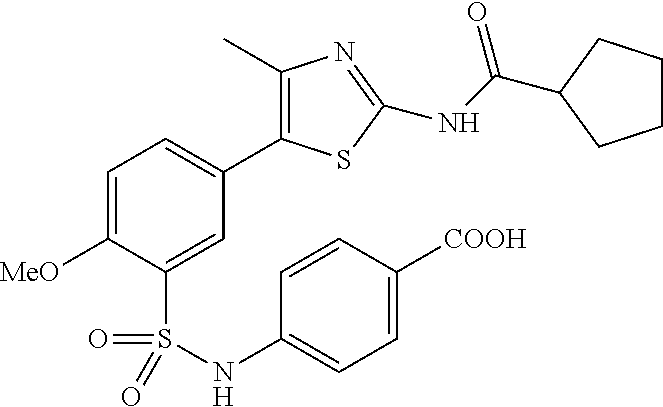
C1=C([MeO])C(S(=O)(=O)NC2=CC=C([COOH])C=C2)=CC(C2=C(C)N=C(NC(=O)C3CCCC3)S2)=C1
